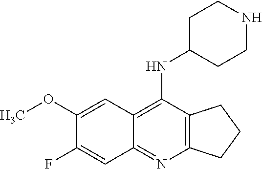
C1(OC)=CC2=C(NC3CCNCC3)C3=C(N=C2C=C1F)CCC3
